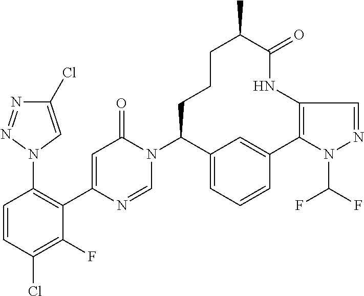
N1=NN(C2=C(C3=CC(=O)N(C4C5=CC=CC(=C5)C5=C(NC(=O)C(C)CCC4)C=NN5C(F)F)C=N3)C(F)=C(Cl)C=C2)C=C1Cl
